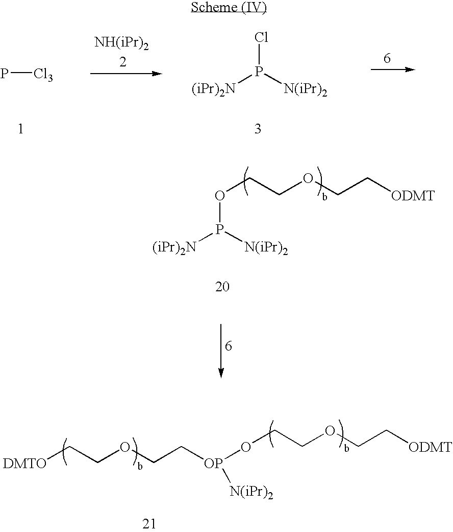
P([(iPr)2N])([N(iPr)2])OCCOCC[ODMT].P[Cl3].ClP([(iPr)2N])[N(iPr)2].[DMTO]CCOCC[OP](OCCOCC[ODMT])[N(iPr)2]
